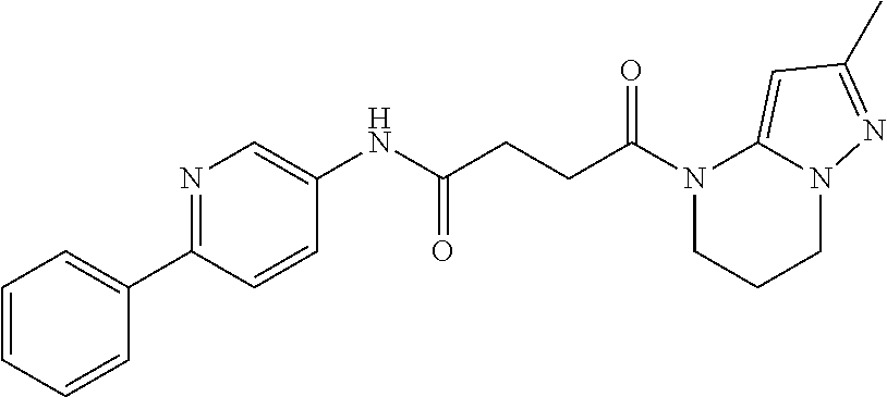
N1(C(CCC(NC2=CN=C(C3=CC=CC=C3)C=C2)=O)=O)CCCN2C1=CC(C)=N2
